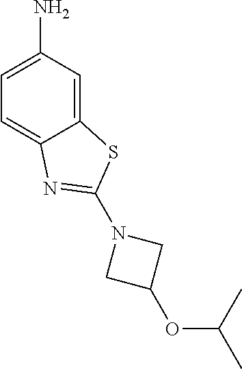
C12=CC(N)=CC=C1N=C(N1CC(OC(C)C)C1)S2
